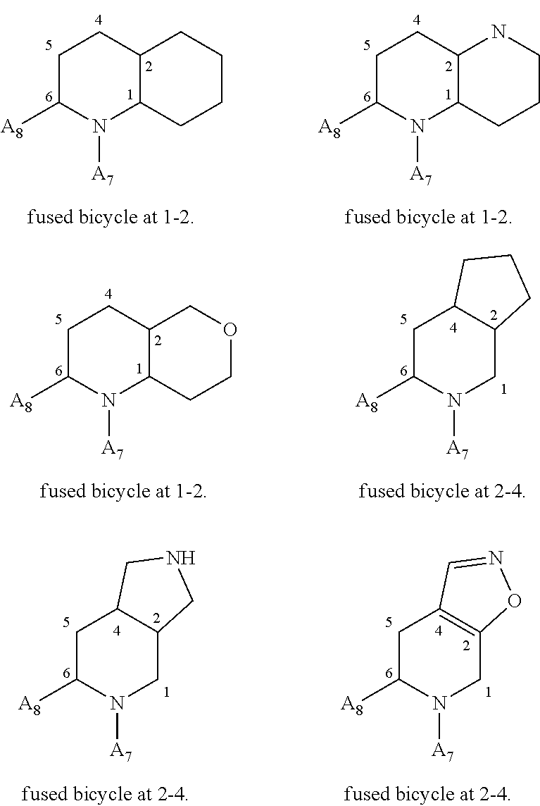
C1C([A8])N([A7])C2C(C1)CCCC2.C1C([A8])N([A7])C2C(C1)NCCC2.C1C([A8])N([A7])C2C(C1)COCC2.C1C([A8])N([A7])CC2C1CCC2.C1C([A8])N([A7])CC2C1CNC2.C1C([A8])N([A7])CC2=C1C=NO2
